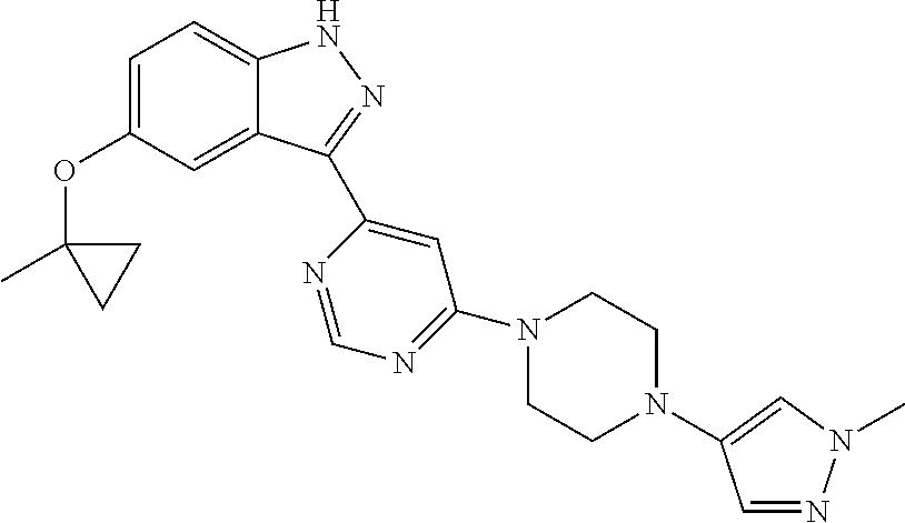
C1=C(OC2(C)CC2)C=C2C(=C1)NN=C2C1=CC(N2CCN(C3=CN(C)N=C3)CC2)=NC=N1
